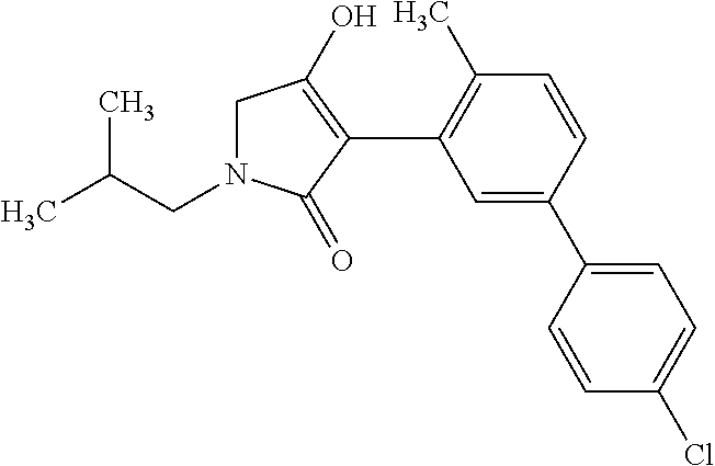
N1(CC(C)C)CC(O)=C(C2=C(C)C=CC(C3=CC=C(Cl)C=C3)=C2)C1=O
